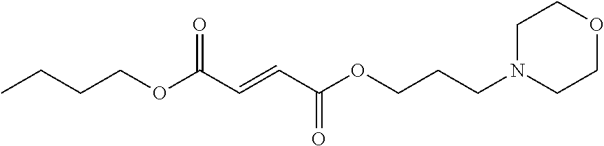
N1(CCCOC(C=CC(OCCCC)=O)=O)CCOCC1
